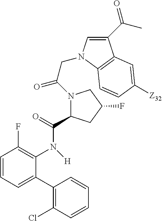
C1=CC=C(C2=C(Cl)C=CC=C2)C(N([H])C(=O)C2CC(F)CN2C(CN2C=C(C(C)=O)C3=C2C=CC([Z32])=C3)=O)=C1F
